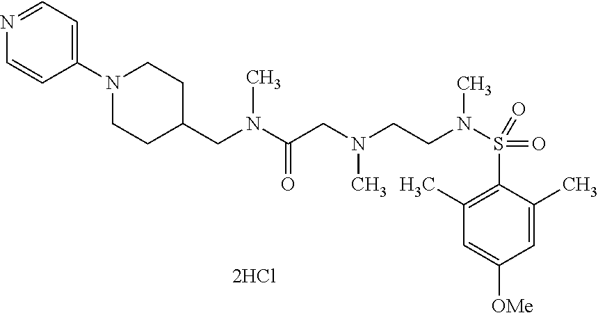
C1(C)=C(S(N(CCN(CC(N(CC2CCN(C3=CC=NC=C3)CC2)C)=O)C)C)(=O)=O)C(C)=CC([OMe])=C1.[2HCl]
